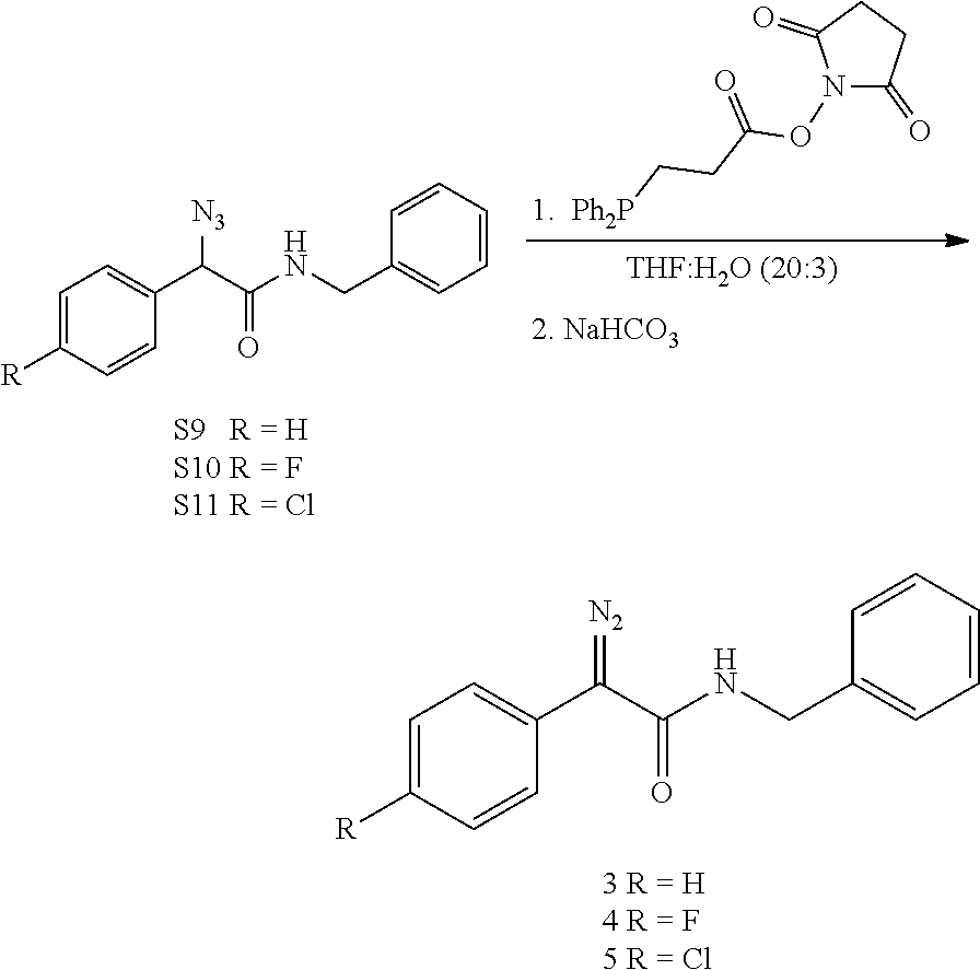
C1=C([R])C=CC(C(C(NCC2=CC=CC=C2)=O)=[N2])=C1.[3 R = H4 R = F5 R = Cl].C1=C([R])C=CC(C(C(NCC2=CC=CC=C2)=O)[N3])=C1.[S9   R = HS10 R = FS11 R = Cl].N1(OC(CC[Ph2P])=O)C(=O)CCC1=O
